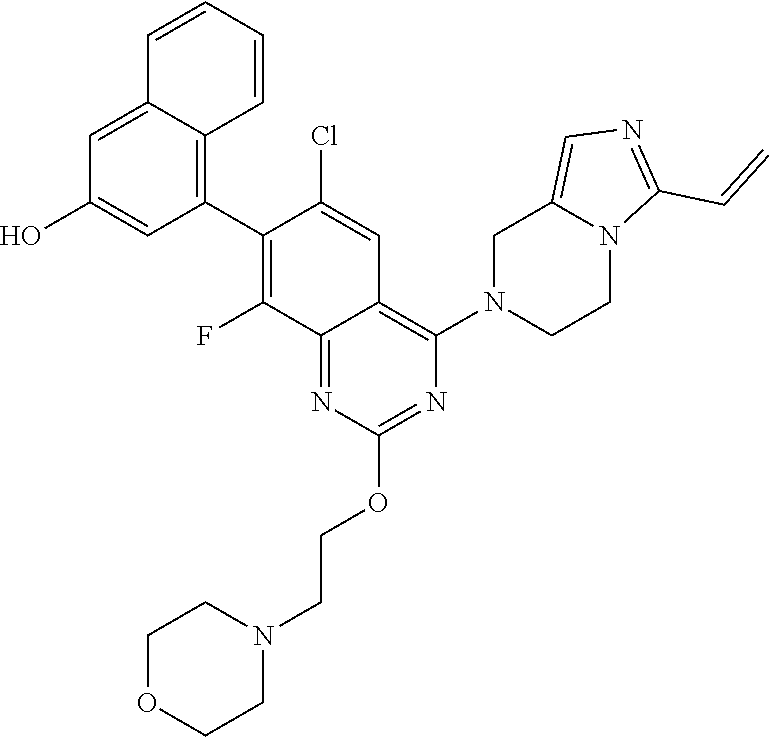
C1COCCN1CCOC1=NC(N2CCN3C(=CN=C3C=C)C2)=C2C(=N1)C(F)=C(C1=C3C(=CC(O)=C1)C=CC=C3)C(Cl)=C2
